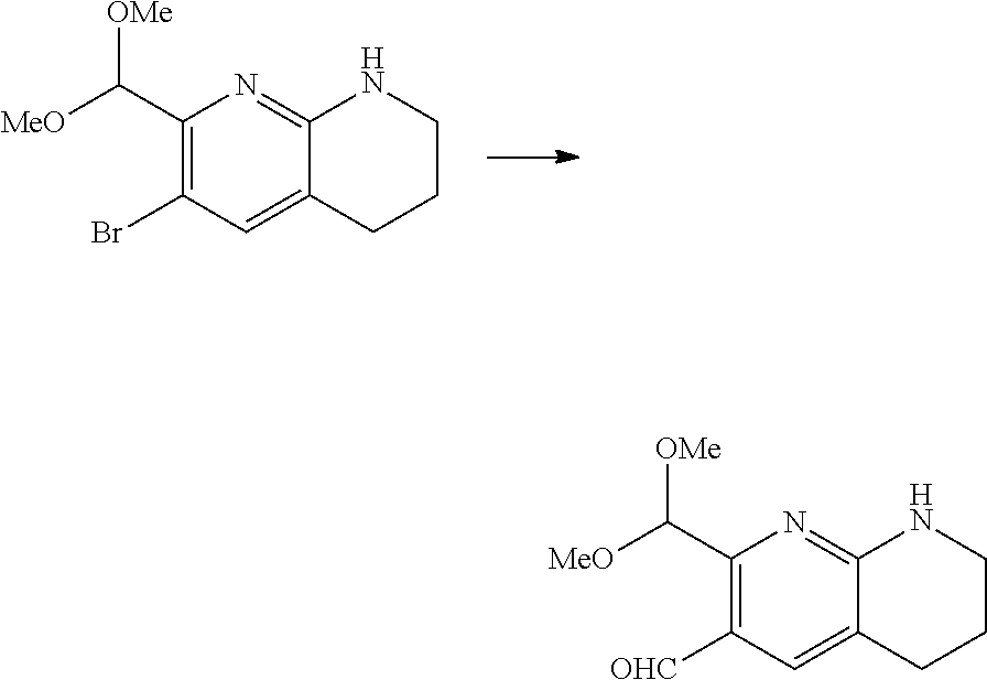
C12=CC(Br)=C(C([MeO])[OMe])N=C1NCCC2.C12=CC([OHC])=C(C([MeO])[OMe])N=C1NCCC2
